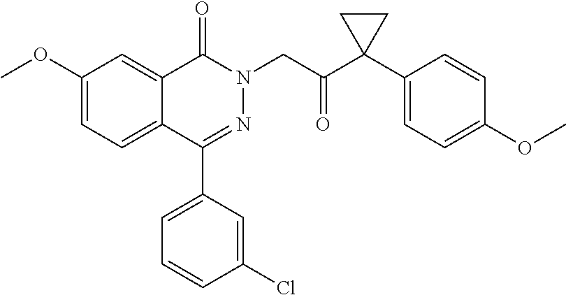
COC1=CC=C2C(=C1)C(=O)N(CC(=O)C1(C3=CC=C(OC)C=C3)CC1)N=C2C1=CC=CC(Cl)=C1
